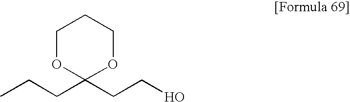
CCCC1(CCO)OCCCO1
